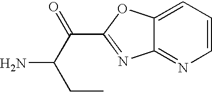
C12=NC=CC=C1OC(C(=O)C(N)CC)=N2
